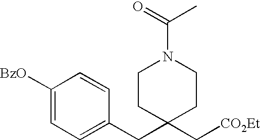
C1=C(CC2(C[CO2Et])CCN(C(=O)C)CC2)C=CC([BzO])=C1
